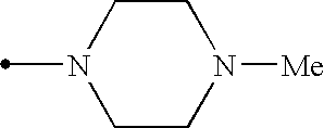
CN1CCN([Me])CC1
